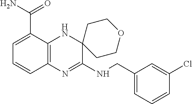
C1=C(C(N)=O)C2=C(C=C1)N=C(NCC1=CC=CC(Cl)=C1)C1(N2)CCOCC1
